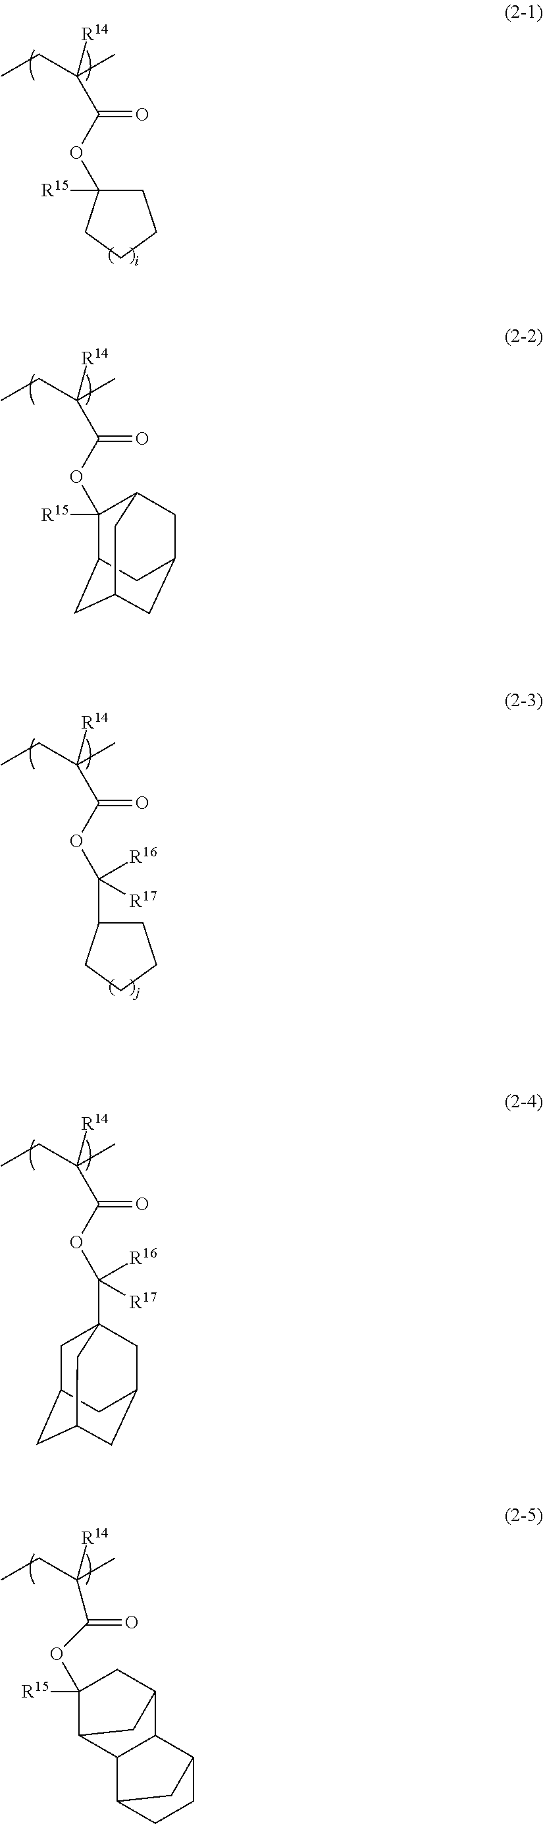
CCC(C)([R14])C(=O)OC1([R15])C2C3C(C(C1)C2)C1CCC3C1.CCC(C)([R14])C(OC1([R15])CCCC1)=O.CCC(C)([R14])C(OC1([R15])C2CC3CC(CC1C3)C2)=O.CCC(C)([R14])C(OC(C1CCCC1)([R16])[R17])=O.CCC(C)([R14])C(OC([R16])([R17])C12CC3CC(CC(C1)C3)C2)=O
